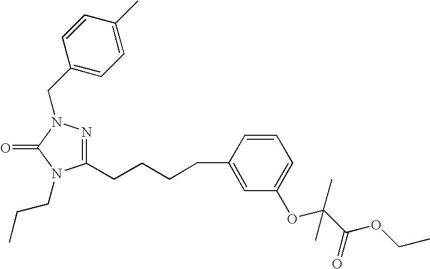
C1(CN2N=C(CCCCC3=CC(OC(C(OCC)=O)(C)C)=CC=C3)N(CCC)C2=O)=CC=C(C)C=C1
